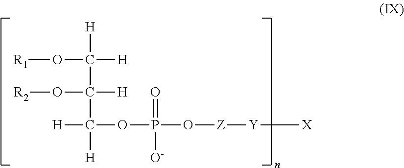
[H]C(C(C([H])(OP(=O)([O-])O[Z][Y][X])[H])(O[R2])[H])(O[R1])[H]
